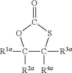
C1([R2a])([R1a])C([R4a])([R3a])SC(=O)O1
